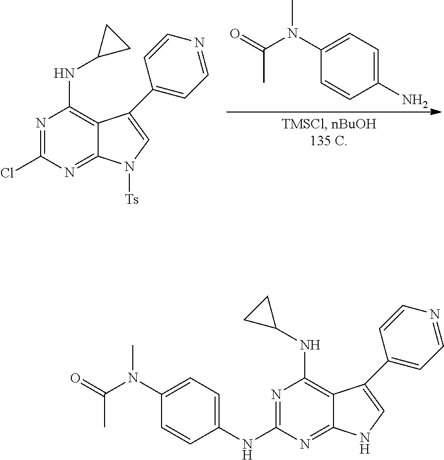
C1(N)=CC=C(N(C(=O)C)C)C=C1.N1=C(Cl)N=C2C(=C1NC1CC1)C(C1=CC=NC=C1)=CN2[Ts].C1(NC2=NC(NC3CC3)=C3C(=N2)NC=C3C2=CC=NC=C2)=CC=C(N(C(=O)C)C)C=C1
